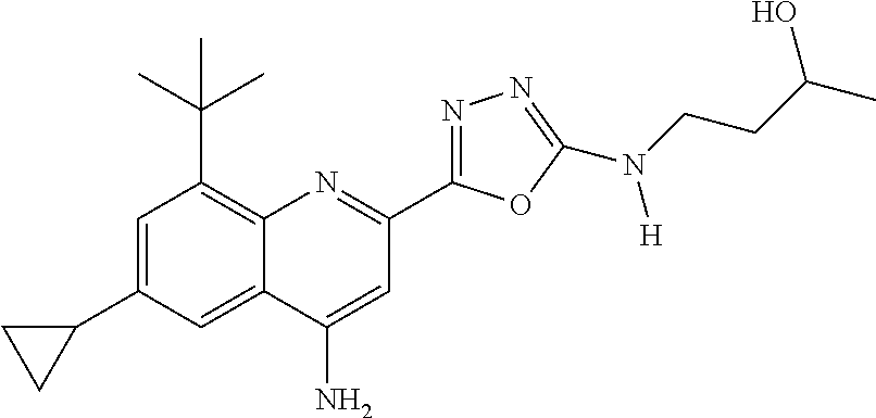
C1=C(C2CC2)C=C2C(=C1C(C)(C)C)N=C(C1=NN=C(N(CCC(C)O)[H])O1)C=C2N
